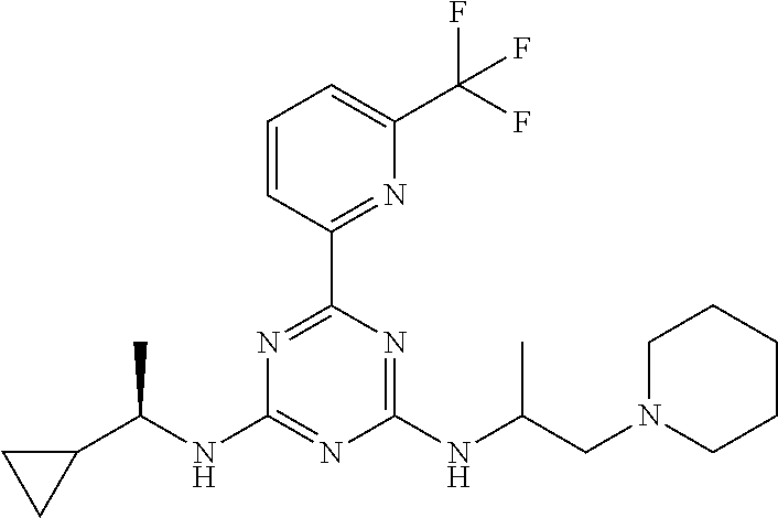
N(C1=NC(NC(CN2CCCCC2)C)=NC(C2=NC(C(F)(F)F)=CC=C2)=N1)C(C1CC1)C
